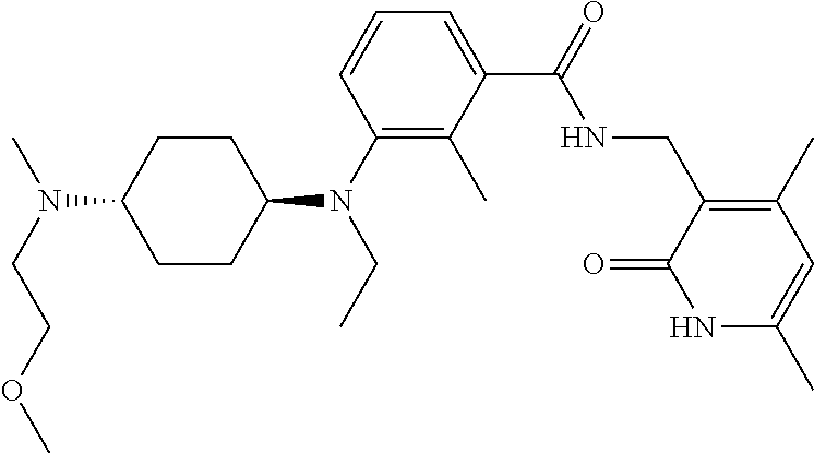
CN(CCOC)C1CCC(N(C2=C(C)C(C(NCC3=C(C)C=C(C)NC3=O)=O)=CC=C2)CC)CC1
